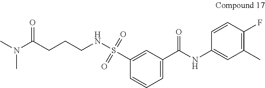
C1=CC=C(C(NC2=CC(C)=C(F)C=C2)=O)C=C1S(NCCCC(N(C)C)=O)(=O)=O
